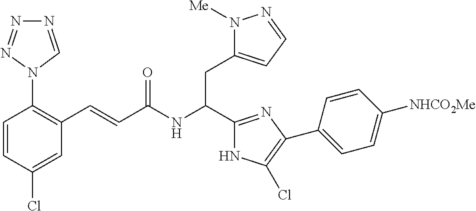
C1(Cl)=CC(C=CC(NC(CC2=CC=NN2[Me])C2=NC(C3=CC=C([NHCO2Me])C=C3)=C(Cl)N2)=O)=C(N2C=NN=N2)C=C1
